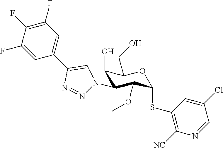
C1(O)C(N2N=NC(C3=CC(F)=C(F)C(F)=C3)=C2)C(OC)C(SC2=C([NC])N=CC(Cl)=C2)OC1CO
